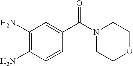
O=C(N1CCOCC1)C1=CC(N)=C(N)C=C1
